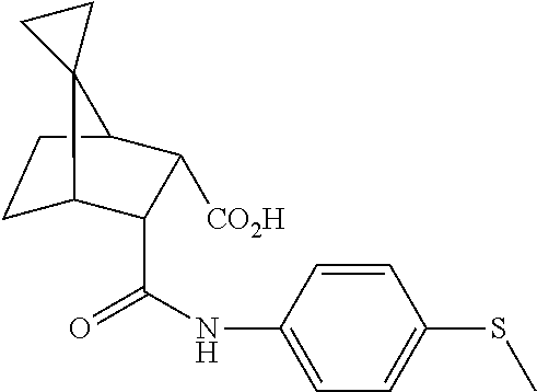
C1C2C(C(=O)NC3=CC=C(SC)C=C3)C([CO2H])C(C1)C21CC1
